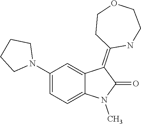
N1(C)C(=O)C(=C2CCOCCN2)C2=CC(N3CCCC3)=CC=C12
